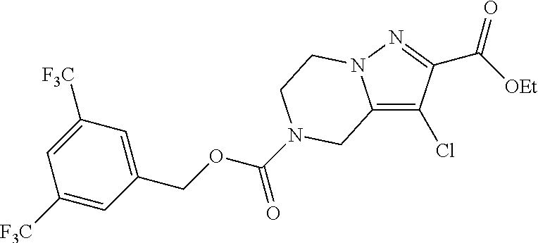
C(OCC1=CC([F3C])=CC([F3C])=C1)(=O)N1CCN2C(=C(Cl)C(C([OEt])=O)=N2)C1
